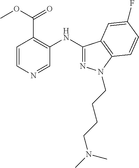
C1=CN=CC(NC2=NN(CCCCN(C)C)C3=C2C=C(F)C=C3)=C1C(OC)=O
